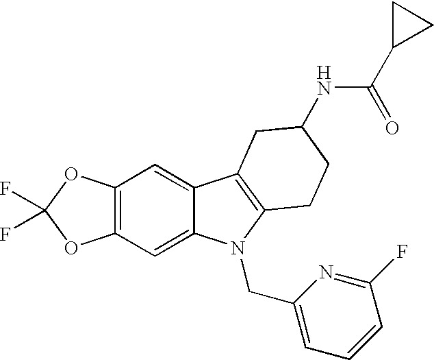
C12=C(C=C3C(=C1)C1=C(N3CC3=CC=CC(F)=N3)CCC(NC(C3CC3)=O)C1)OC(F)(F)O2
